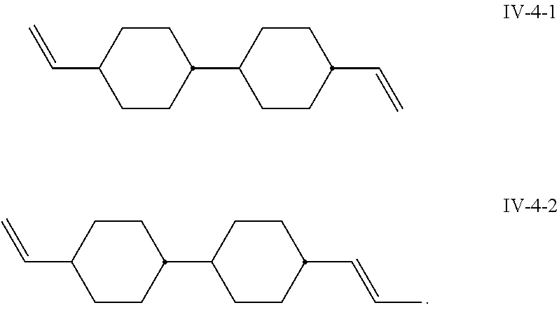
C1CC(C=C)CCC1C1CCC(C=C)CC1.C1CC(C=C)CCC1C1CCC(C=CC)CC1
